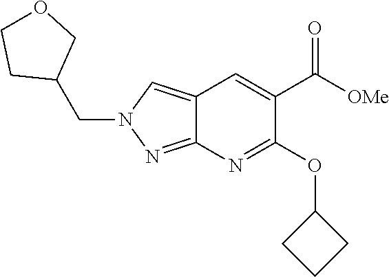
C12=CN(CC3COCC3)N=C1N=C(OC1CCC1)C(C([OMe])=O)=C2
